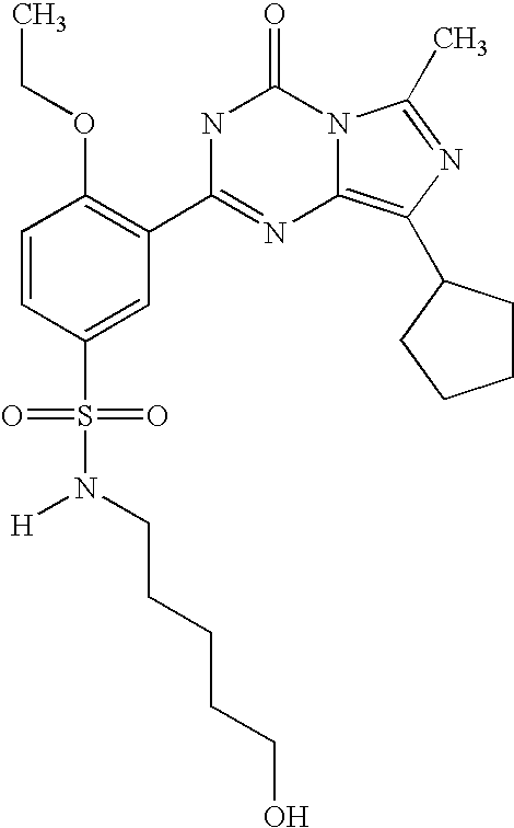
C1=CC(S(N([H])CCCCCO)(=O)=O)=CC(C2=NC3=C(C4CCCC4)N=C(C)N3C(=O)N2)=C1OCC
